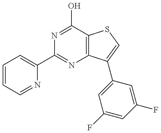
C1=CC=NC(C2=NC3=C(C(O)=N2)SC=C3C2=CC(F)=CC(F)=C2)=C1
